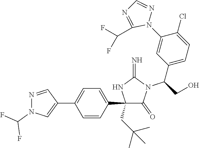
C1(C2=CC=C(C3=CN(C(F)F)N=C3)C=C2)(CC(C)(C)C)C(=O)N(C(C2=CC=C(Cl)C(N3N=CN=C3C(F)F)=C2)CO)C(=N)N1
